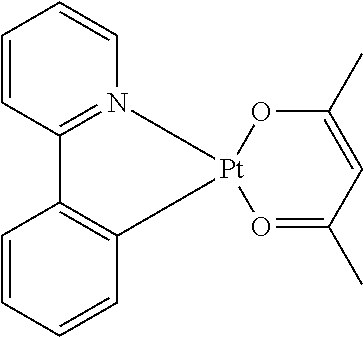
C1=CC2=N(C=C1)[Pt]1(C3=C2C=CC=C3)O=C(C)C=C(C)O1
